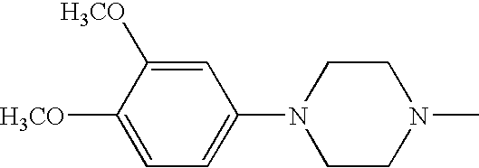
C1=C([H3CO])C([H3CO])=CC=C1N1CCN(C)CC1
